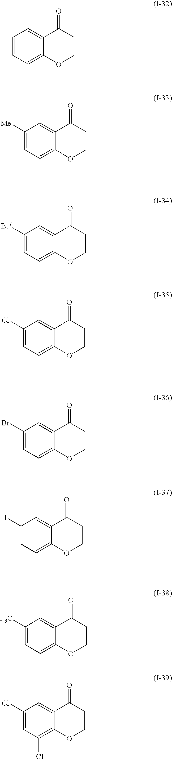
C1=CC=C2C(=C1)C(=O)CCO2.C1([Me])=CC=C2C(=C1)C(=O)CCO2.C1([But])=CC=C2C(=C1)C(=O)CCO2.C1(Cl)=CC=C2C(=C1)C(=O)CCO2.C1(Br)=CC=C2C(=C1)C(=O)CCO2.C1(I)=CC=C2C(=C1)C(=O)CCO2.C1([F3C])=CC=C2C(=C1)C(=O)CCO2.C1(Cl)=CC(Cl)=C2C(=C1)C(=O)CCO2
